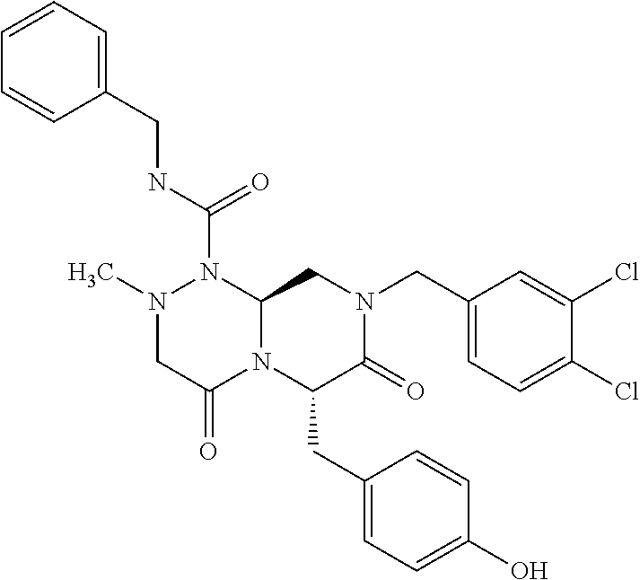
N(C(=O)N1N(C)CC(=O)N2C1CN(CC1=CC=C(Cl)C(Cl)=C1)C(=O)C2CC1=CC=C(O)C=C1)CC1=CC=CC=C1
